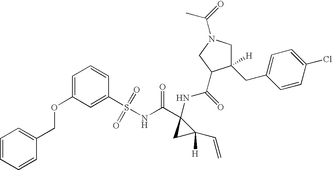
O(C1=CC=CC(S(NC(C2(NC(=O)C3C(CC4=CC=C(Cl)C=C4)([H])CN(C(C)=O)C3)CC2(C=C)[H])=O)(=O)=O)=C1)CC1=CC=CC=C1
